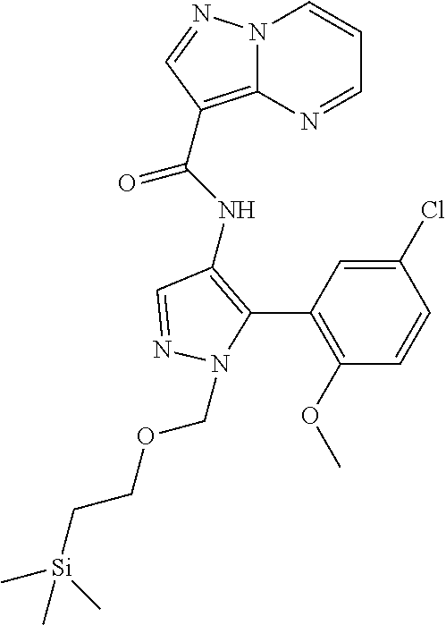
N12C(=C(C(NC3=C(C4=C(OC)C=CC(Cl)=C4)N(COCC[Si](C)(C)C)N=C3)=O)C=N1)N=CC=C2
